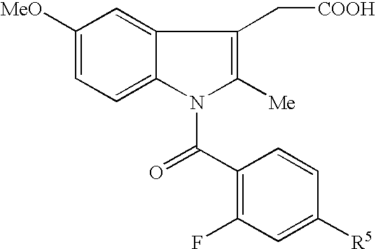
C1([MeO])=CC=C2C(=C1)C(C[COOH])=C([Me])N2C(C1=C(F)C=C([R5])C=C1)=O
